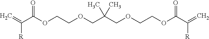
C=C(C(OCCOCC(COCCOC(C(=C)[R])=O)(C)C)=O)[R]
